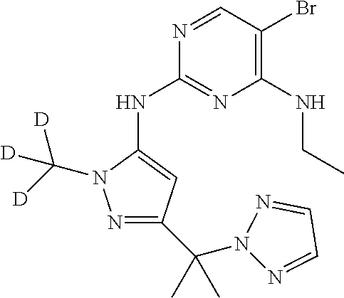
N1=CC(Br)=C(NCC)N=C1NC1=CC(C(N2N=CC=N2)(C)C)=NN1C([D])([D])[D]
